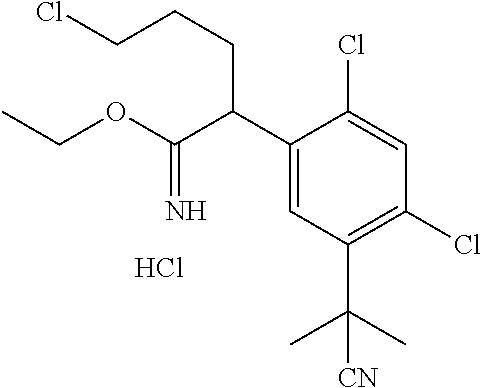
C1(C(C(OCC)=N)CCCCl)=CC(C(C)(C)[CN])=C(Cl)C=C1Cl.Cl
